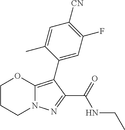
C1CCN2C(=C(C3=CC(F)=C([CN])C=C3C)C(C(=O)NCC)=N2)O1
